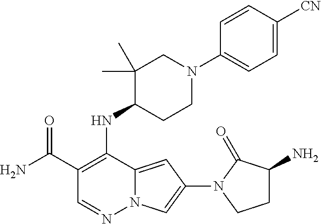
C1(C(N)=O)=C(NC2C(C)(C)CN(C3=CC=C([CN])C=C3)CC2)C2=CC(N3C(=O)C(N)CC3)=CN2N=C1
